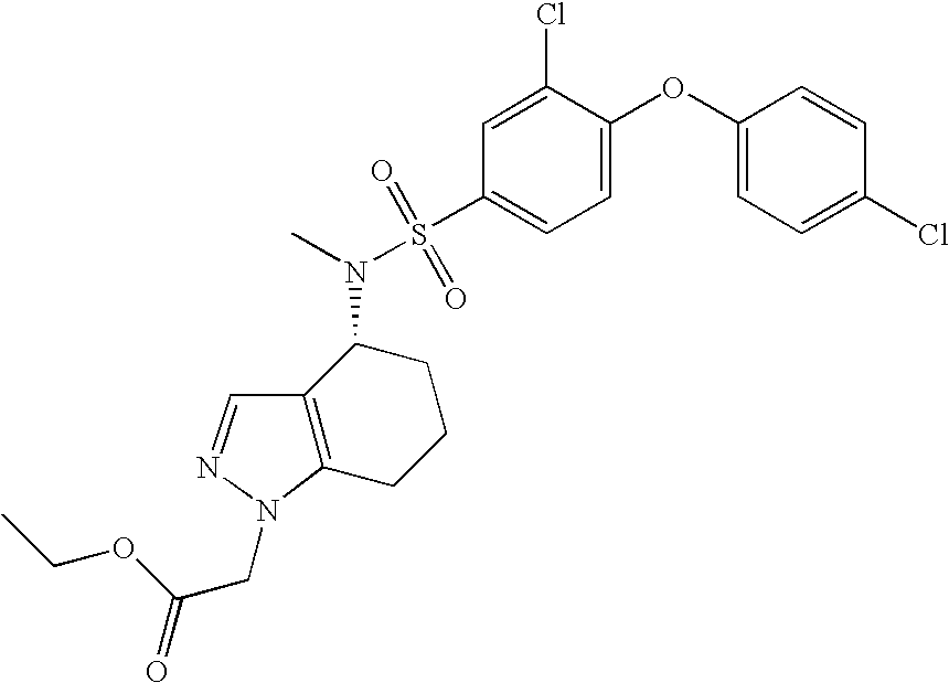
C1=C(OC2=CC=C(Cl)C=C2)C(Cl)=CC(S(N(C)C2C3=C(CCC2)N(CC(=O)OCC)N=C3)(=O)=O)=C1
